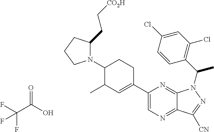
N1(C2C(C)C=C(C3=CN=C4C(=N3)N(C(C3=C(Cl)C=C(Cl)C=C3)C)N=C4[CN])CC2)C(CC[CO2H])CCC1.O=C(O)C(F)(F)F
